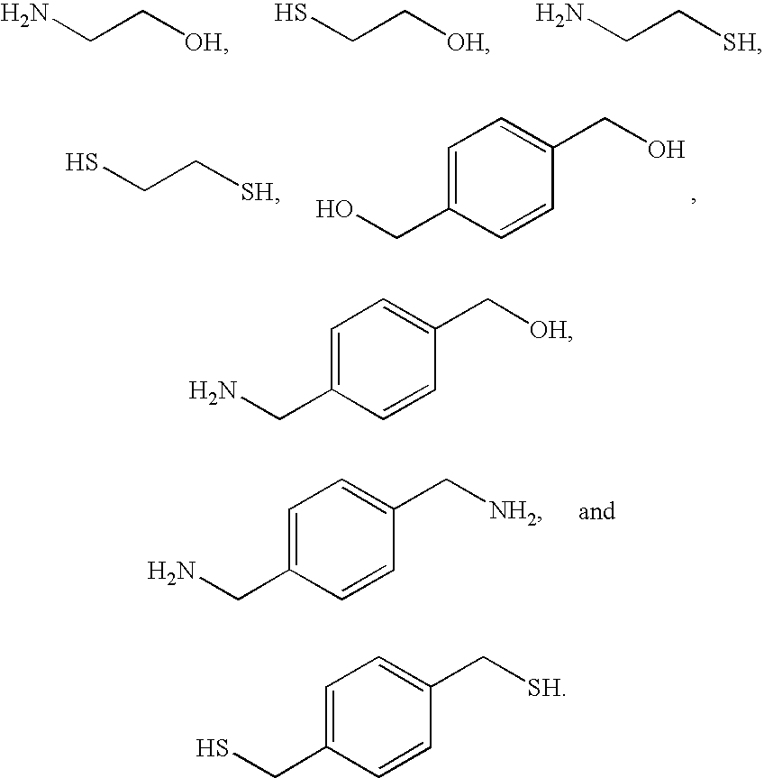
NCC[OH].SCC[OH].NCC[SH].SCC[SH].C1=C(CO)C=CC(CO)=C1.C1=C(CN)C=CC(C[NH2])=C1.C1=C(CN)C=CC(C[OH])=C1.C1=C(CS)C=CC(C[SH])=C1
